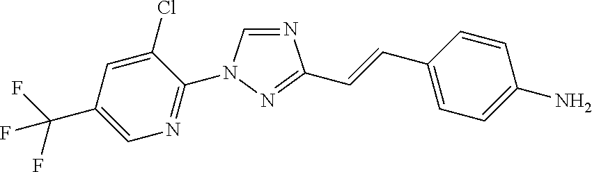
C1(N2C=NC(C=CC3=CC=C(N)C=C3)=N2)=NC=C(C(F)(F)F)C=C1Cl
